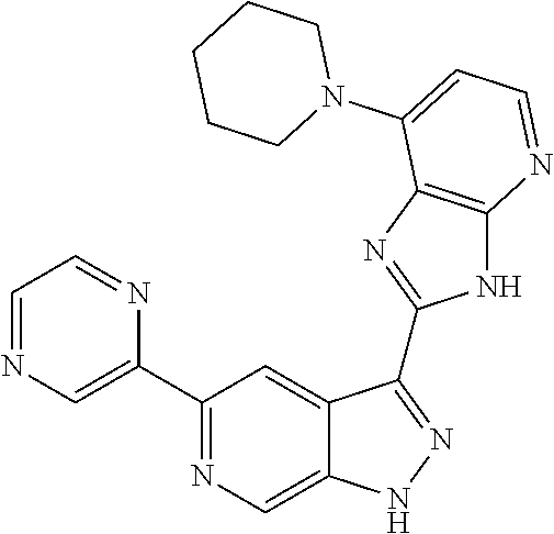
C1(C2=NC=C3C(=C2)C(C2=NC4=C(N2)N=CC=C4N2CCCCC2)=NN3)=CN=CC=N1
